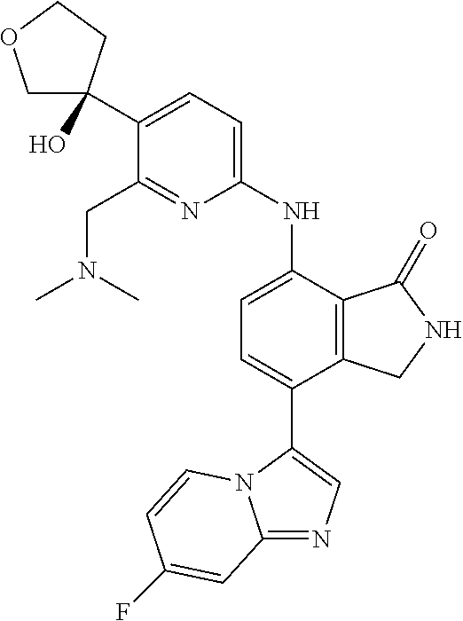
C12=NC=C(C3=CC=C(NC4=CC=C(C5(O)COCC5)C(CN(C)C)=N4)C4=C3CNC4=O)N1C=CC(F)=C2
